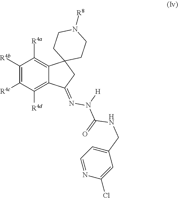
C1([R4b])=C([R4c])C([R4d])=C2C(=C1[R4a])C1(CC2=NN([H])C(=O)NCC2=CC=NC(Cl)=C2)CCN([R8])CC1
